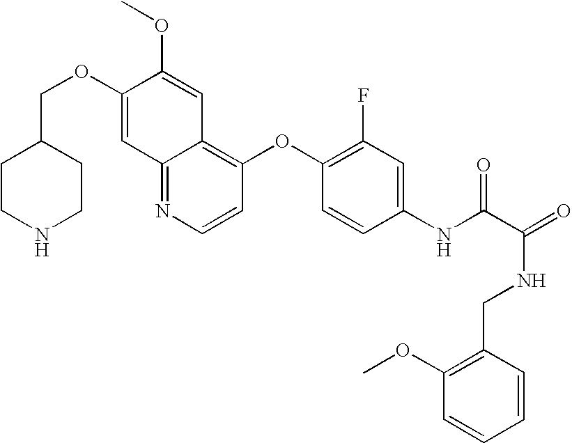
C12=NC=CC(OC3=C(F)C=C(NC(C(=O)NCC4=C(OC)C=CC=C4)=O)C=C3)=C1C=C(OC)C(OCC1CCNCC1)=C2
